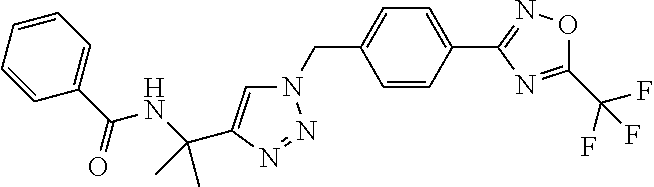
N1(CC2=CC=C(C3=NOC(C(F)(F)F)=N3)C=C2)C=C(C(NC(C2=CC=CC=C2)=O)(C)C)N=N1
